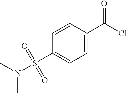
C1=C(C(Cl)=O)C=CC(S(N(C)C)(=O)=O)=C1
